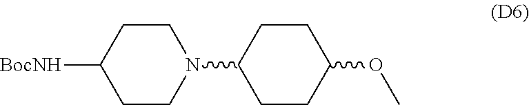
C1([BocNH])CCN(C2CCC(OC)CC2)CC1
